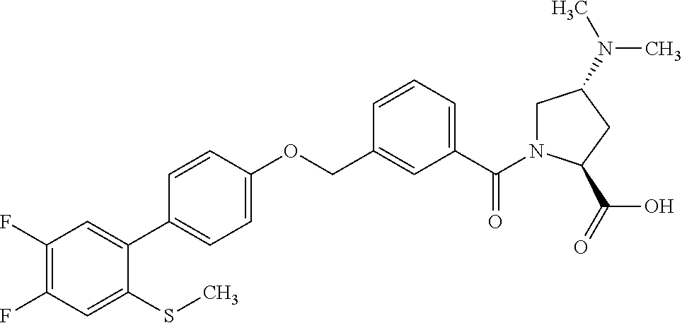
C1(F)=C(F)C=C(SC)C(C2=CC=C(OCC3=CC(C(N4CC(N(C)C)CC4C(=O)O)=O)=CC=C3)C=C2)=C1
